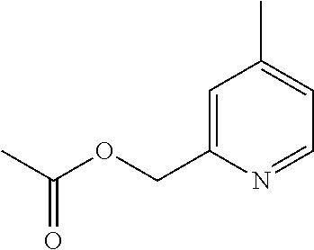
C1=C(COC(C)=O)N=CC=C1C
